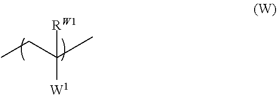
CCC(C)([W1])[RW1]
